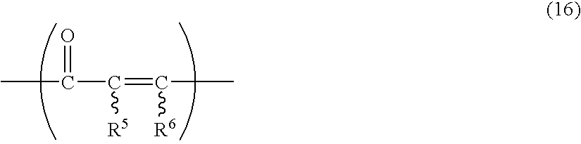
CC(=O)C([R5])=C([R6])C
